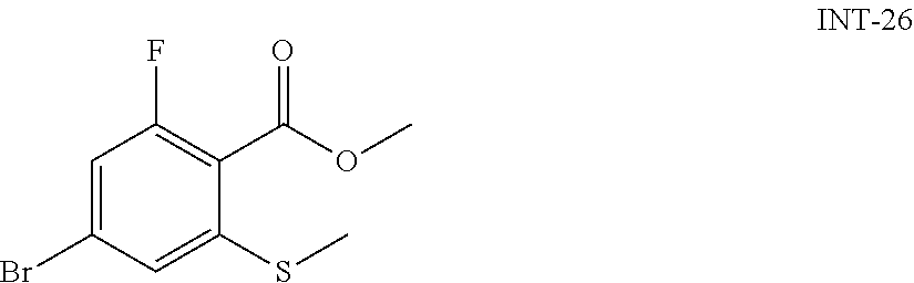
C1=C(Br)C=C(SC)C(C(OC)=O)=C1F
